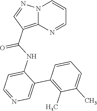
N12C(=C(C(NC3=CC=NC=C3C3=C(C)C(C)=CC=C3)=O)C=N1)N=CC=C2
